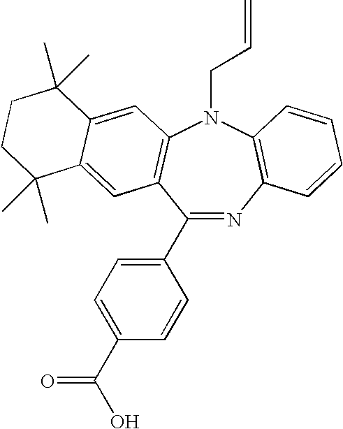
C1(C2=CC=C(C(O)=O)C=C2)=NC2=C(N(CC=C)C3=C1C=C1C(=C3)C(C)(C)CCC1(C)C)C=CC=C2
